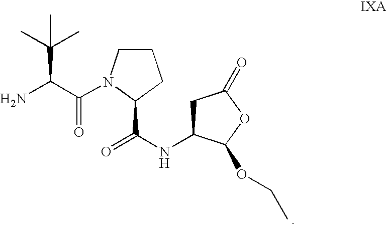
C1CN(C(C(N)C(C)(C)C)=O)C(C(=O)NC2CC(=O)OC2OCC)C1
